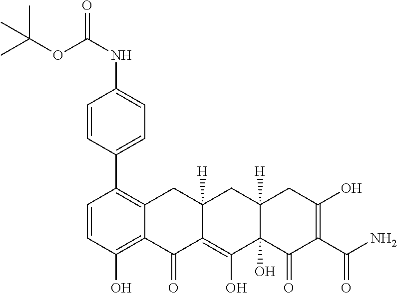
C1=CC(O)=C2C(=C1C1=CC=C(NC(=O)OC(C)(C)C)C=C1)CC1([H])C(=C(O)C3(O)C([H])(C1)CC(O)=C(C(N)=O)C3=O)C2=O
